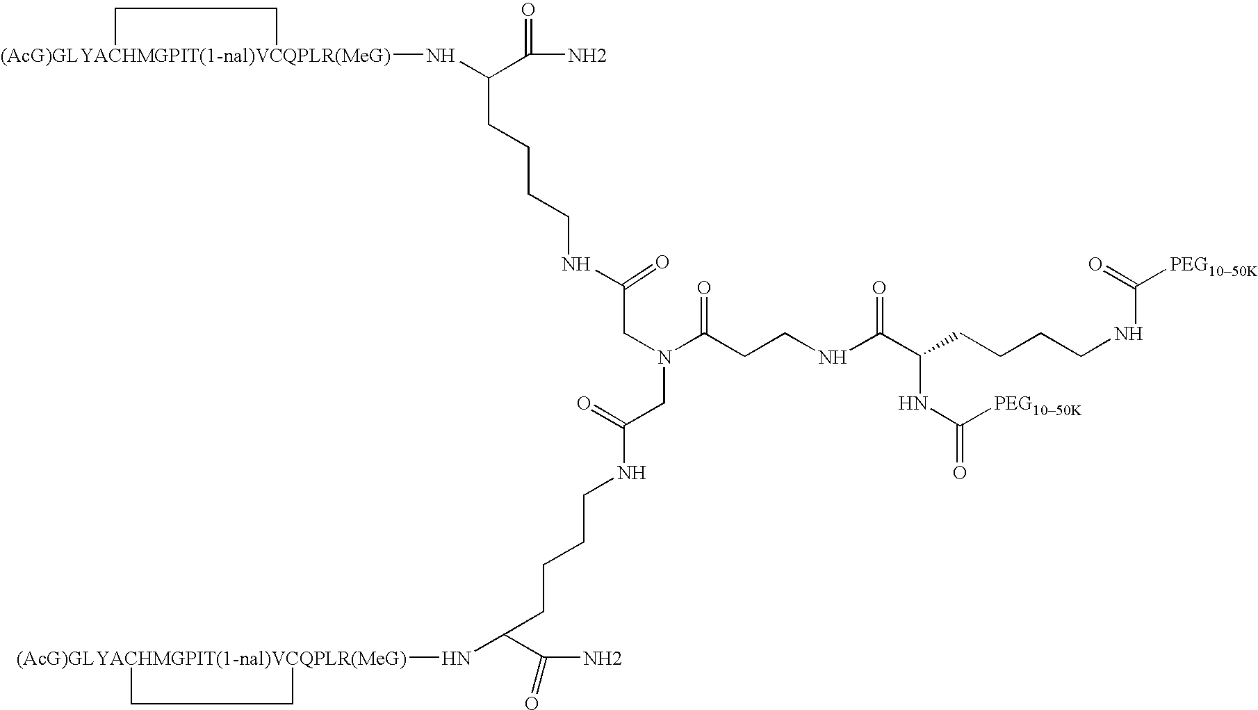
[(AcG)GLYACHMGPIT(1-nal)VCQPLR(MeG)]1(NC(C(N)=O)CCCCNC(CN(C(CCNC(C(CCCCNC(=O)[PEG1050K])NC(=O)[PEG1050K])=O)=O)CC(=O)NCCCCC(N[(AcG)GLYACHMGPIT(1-nal)VCQPLR(MeG)]2CC2)C(N)=O)=O)CC1
